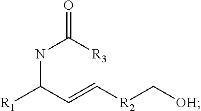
[R1]C(C=C[R2]C[OH])NC([R3])=O
